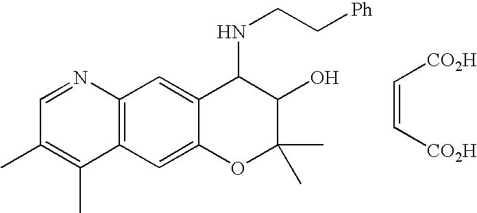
C12=C(C=C3C(=C1)C(NCC[Ph])C(O)C(C)(C)O3)C(C)=C(C)C=N2.[CO2H]C=C[CO2H]
